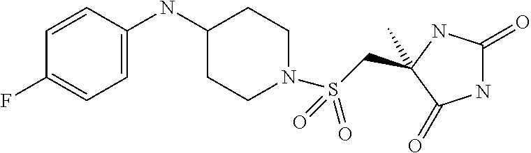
CC1(CS(N2CCC(NC3=CC=C(F)C=C3)CC2)(=O)=O)NC(=O)NC1=O
